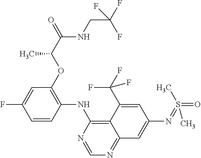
C1=CC(NC2=C3C(=NC=N2)C=C(N=S(C)(=O)C)C=C3C(F)(F)F)=C(OC(C(=O)NCC(F)(F)F)C)C=C1F
